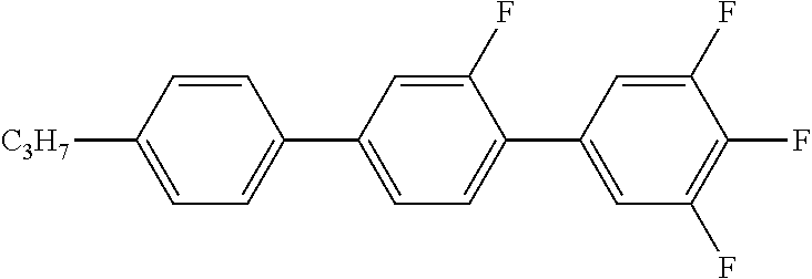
C1([C3H7])=CC=C(C2=CC=C(C3=CC(F)=C(F)C(F)=C3)C(F)=C2)C=C1
